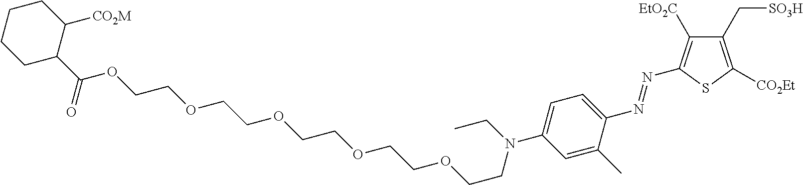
C1CCC(C(OCCOCCOCCOCCOCCN(C2=CC=C(N=NC3=C([EtO2C])C(C[SO3H])=C([CO2Et])S3)C(C)=C2)CC)=O)C([CO2M])C1
